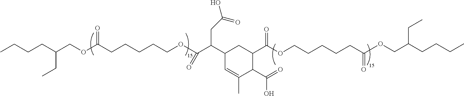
CCCCC(COC(CCCCCOC(C(C1CC(C(OCCCCCC(OCC(CCCC)CC)=O)=O)C(C(=O)O)C(C)=C1)CC(O)=O)=O)=O)CC
